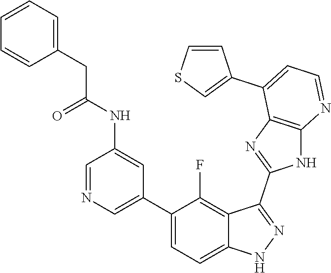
C1=NC=C(C2=CC=C3C(=C2F)C(C2=NC4=C(N2)N=CC=C4C2=CSC=C2)=NN3)C=C1NC(CC1=CC=CC=C1)=O
